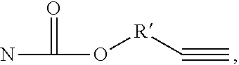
O=C(N)O[R]C#C
